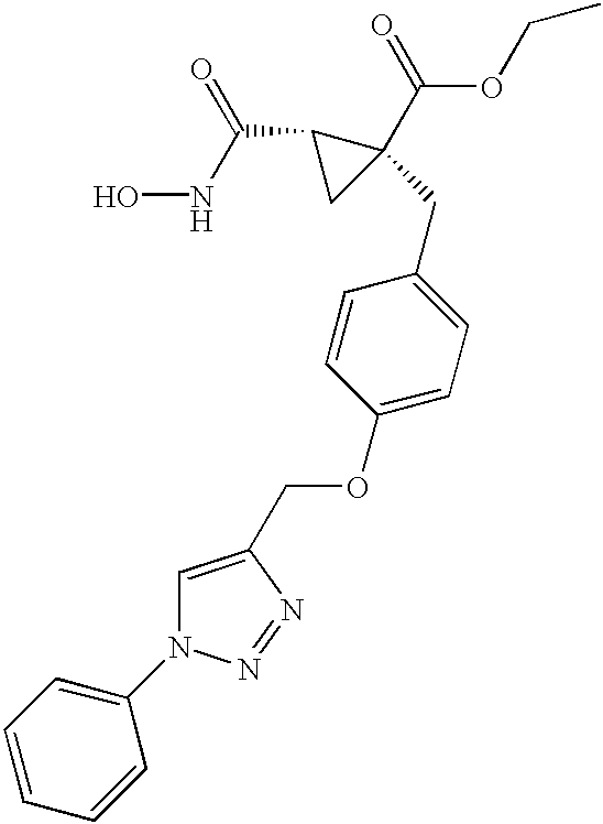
ONC(C1CC1(C(=O)OCC)CC1=CC=C(OCC2=CN(C3=CC=CC=C3)N=N2)C=C1)=O
